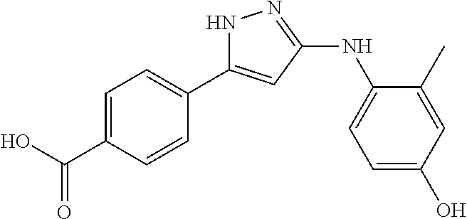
C1=C(C(O)=O)C=CC(C2=CC(NC3=CC=C(O)C=C3C)=NN2)=C1
